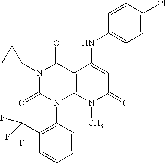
N1(C2CC2)C(=O)N(C2=C(C(F)(F)F)C=CC=C2)C2=C(C1=O)C(NC1=CC=C(Cl)C=C1)=CC(=O)N2C
